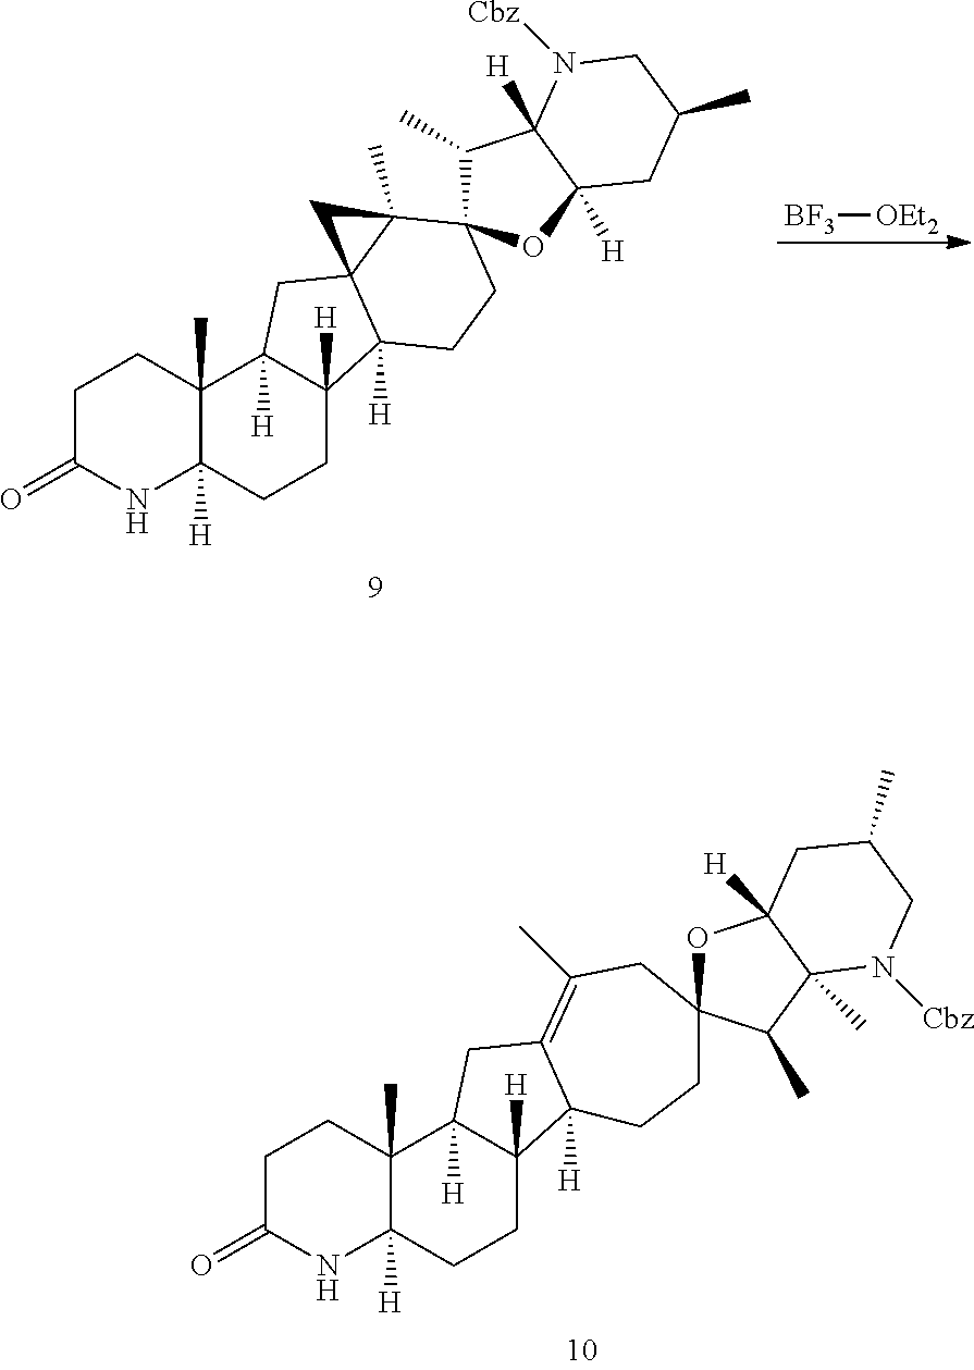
C12([H])C(C)(C3([H])C([H])(CC1)C1([H])C(=C(C)CC4(CC1)OC1([H])C(C)(C4C)N([Cbz])CC(C)C1)C3)CCC(=O)N2.C12([H])C(C)(C3([H])C([H])(CC1)C1([H])C4(C3)C(C)(C3(C(C)C5([H])C([H])(O3)CC(C)CN5[Cbz])CC1)C4)CCC(=O)N2.[BF3][OEt2]
